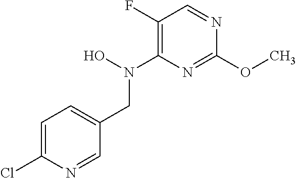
C1(F)=C(N(O)CC2=CC=C(Cl)N=C2)N=C(OC)N=C1
